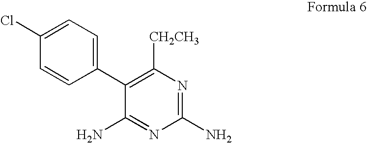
C1(Cl)=CC=C(C2=C([CH2CH3])N=C(N)N=C2N)C=C1
